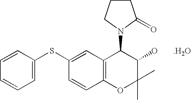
C1=C(SC2=CC=CC=C2)C=CC2=C1C(N1CCCC1=O)C(O)C(C)(C)O2.[.H2O]
